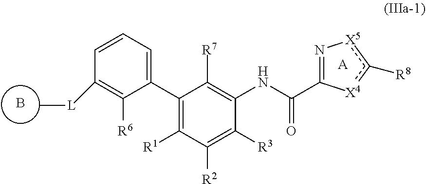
[A].C1(C2=CC=CC([L]C)=C2[R6])=C([R1])C([R2])=C([R3])C(NC(C2=N[X5]c([R8])[X4]2)=O)=C1[R7].B
